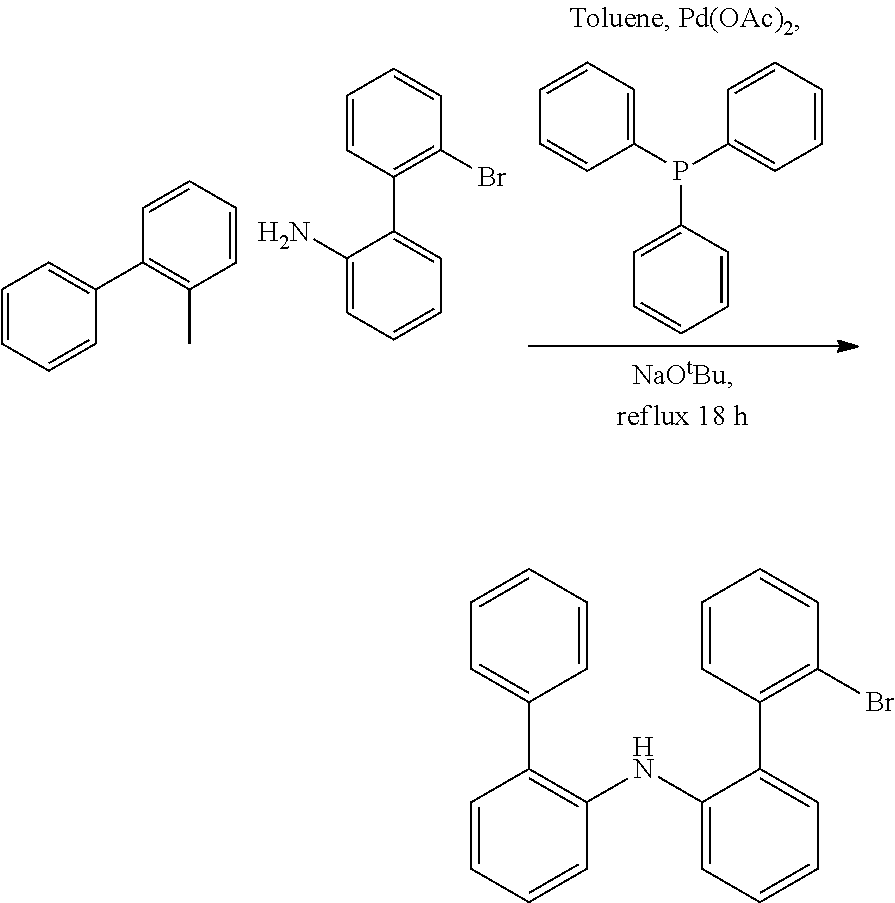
C1=CC(C2=CC=CC=C2N)=C(Br)C=C1.C1=CC(C)=C(C2=CC=CC=C2)C=C1.C1(P(C2=CC=CC=C2)C2=CC=CC=C2)=CC=CC=C1.C1=CC(C2=CC=CC=C2NC2=C(C3=CC=CC=C3)C=CC=C2)=C(Br)C=C1
